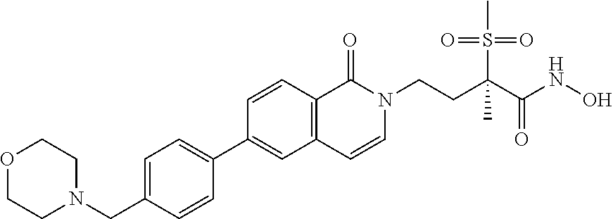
C1=C(CN2CCOCC2)C=CC(C2=CC3=C(C=C2)C(=O)N(CCC(C(NO)=O)(S(C)(=O)=O)C)C=C3)=C1
